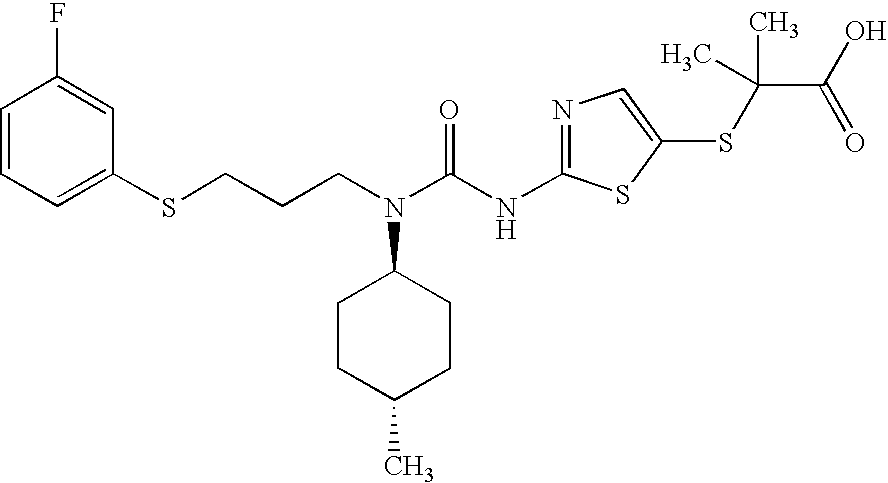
C(N(C(NC1=NC=C(SC(C(O)=O)(C)C)S1)=O)C1CCC(C)CC1)CCSC1=CC=CC(F)=C1
